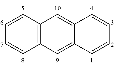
C1=CC=CC2=C1C=C1C(=C2)C=CC=C1
